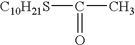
[C10H21S]C(C)=O
